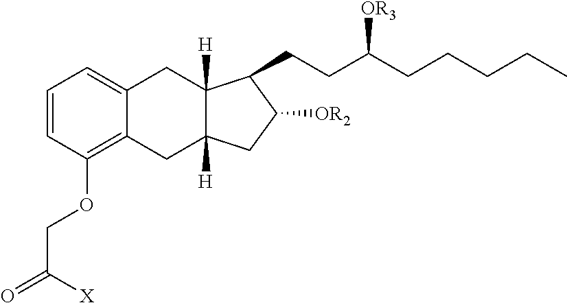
C1=CC(OCC([X])=O)=C2C(=C1)CC1([H])C([H])(C2)CC([OR2])C1CCC(CCCCC)[OR3]
